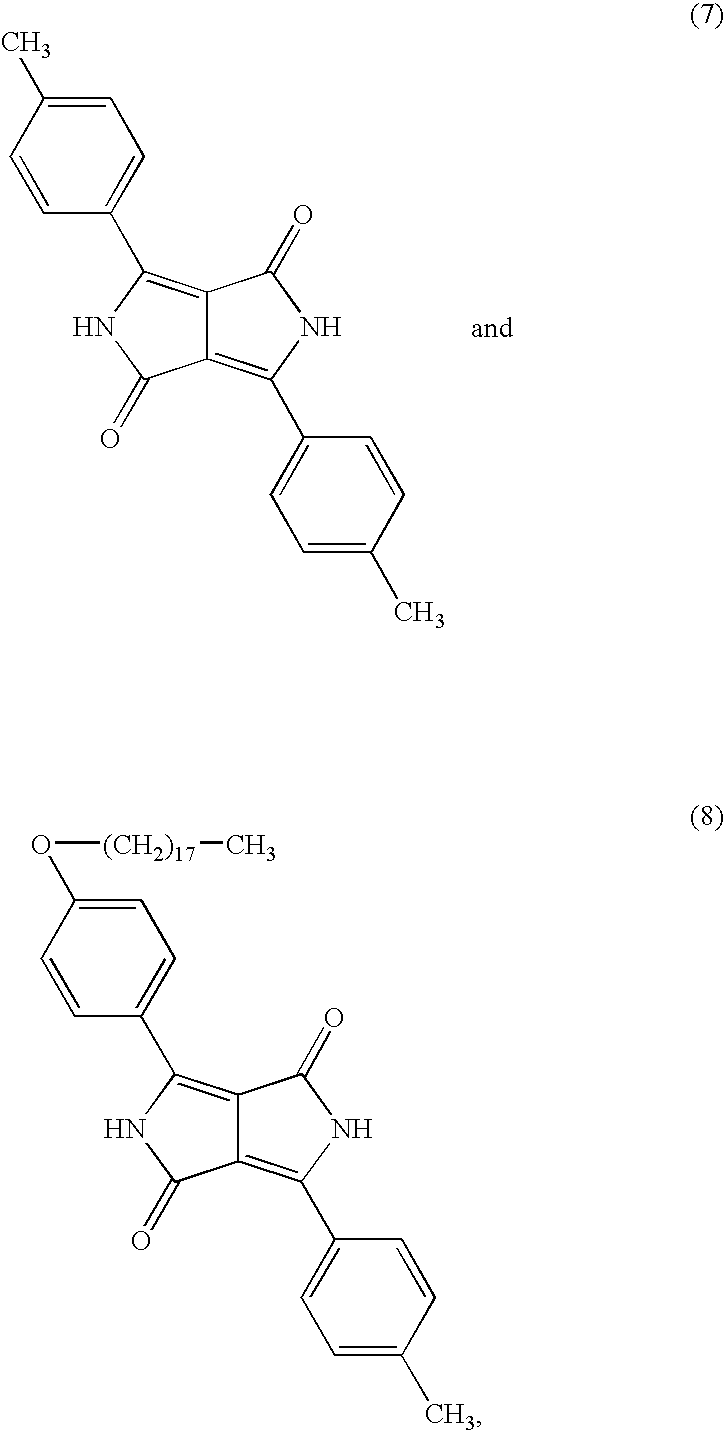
C1=CC(C)=CC=C1C1=C2C(=C(C3=CC=C(C)C=C3)NC2=O)C(=O)N1.C1=CC(O[(CH2)17]C)=CC=C1C1=C2C(=C(C3=CC=C(C)C=C3)NC2=O)C(=O)N1
